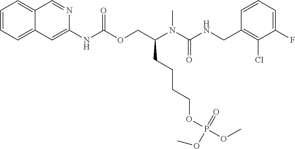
C1=CC(CNC(N(C(COC(NC2=CC3=CC=CC=C3C=N2)=O)CCCCOP(OC)(=O)OC)C)=O)=C(Cl)C(F)=C1
